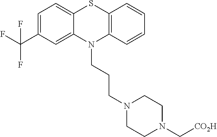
C1=C(C(F)(F)F)C=C2C(=C1)SC1=C(N2CCCN2CCN(C[CO2H])CC2)C=CC=C1
